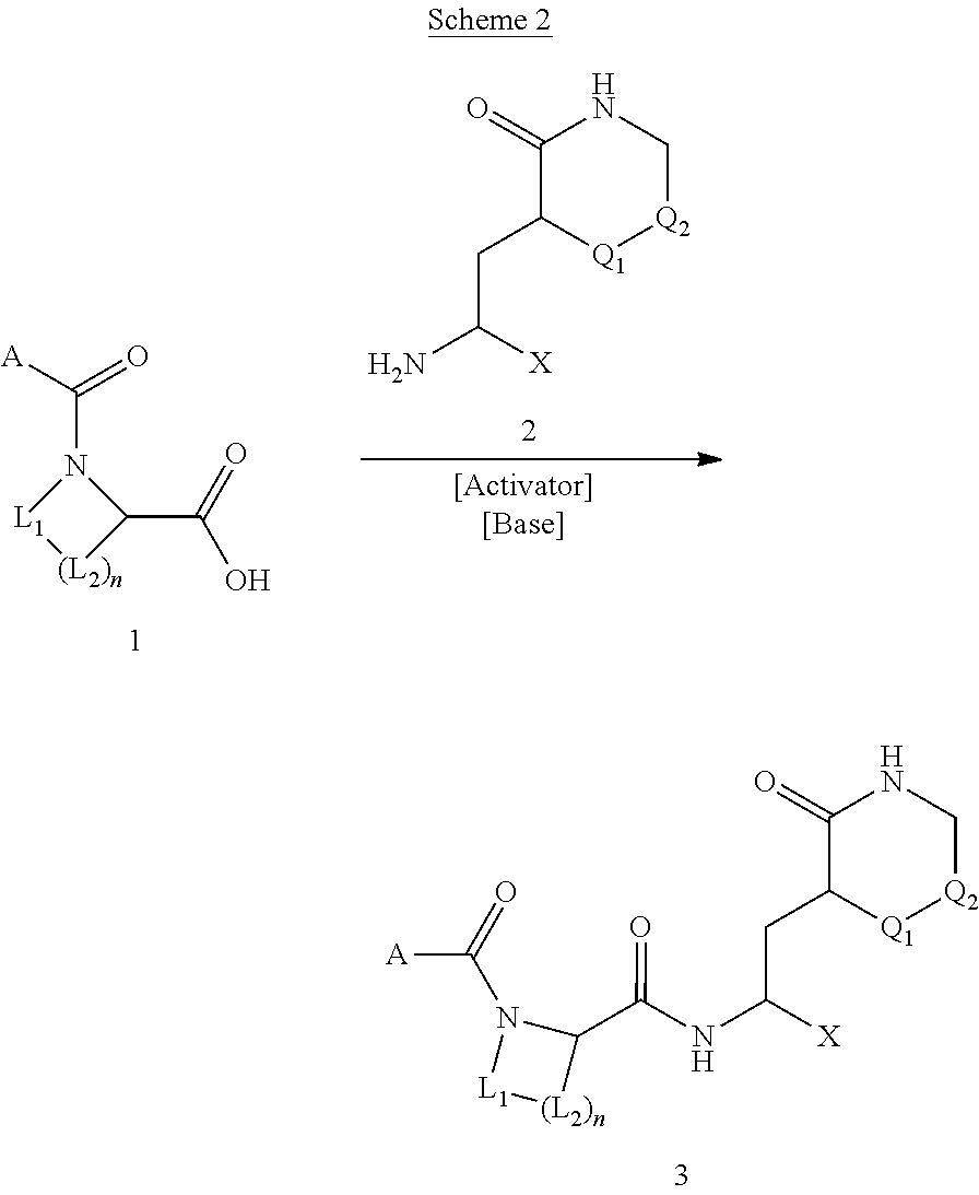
N1C(=O)C(CC(N)[X])[Q1][Q2]C1.[A]C(=O)N1[L1][(L2)n]C1C(=O)O.N1C(=O)C(CC(NC(C2N(C(=O)[A])[L1][(L2)n]2)=O)[X])[Q1][Q2]C1
